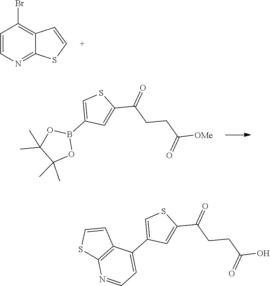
C1=CN=C2C(=C1Br)C=CS2.C1=C(B2OC(C)(C)C(C)(C)O2)C=C(C(CCC([OMe])=O)=O)S1.N1=CC=C(C2=CSC(C(CCC(O)=O)=O)=C2)C2=C1SC=C2
